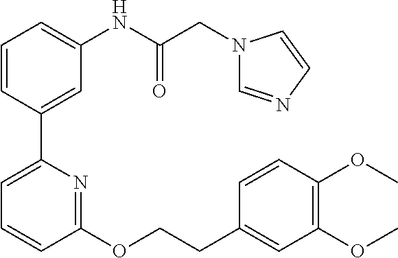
C1=CC(C2=CC=CC(OCCC3=CC(OC)=C(OC)C=C3)=N2)=CC(NC(CN2C=NC=C2)=O)=C1
